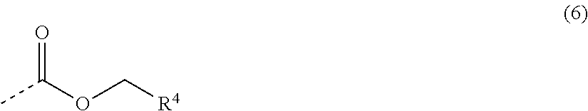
CC(OC[R4])=O
